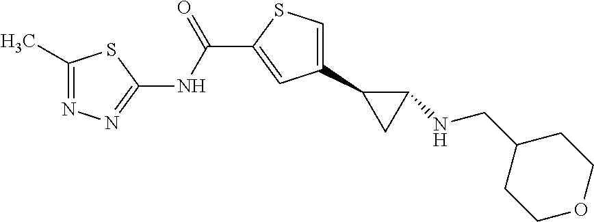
C1(C2CC2NCC2CCOCC2)=CSC(C(NC2=NN=C(C)S2)=O)=C1
